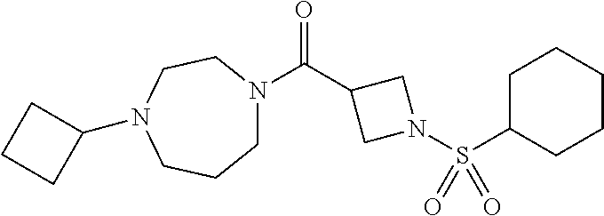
C(C1CN(S(C2CCCCC2)(=O)=O)C1)(N1CCCN(C2CCC2)CC1)=O
